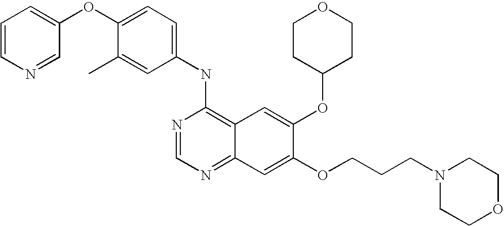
C1=C(C)C(OC2=CC=CN=C2)=CC=C1NC1=C2C(=NC=N1)C=C(OCCCN1CCOCC1)C(OC1CCOCC1)=C2
